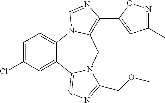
C12=CC=C(Cl)C=C1C1=NN=C(COC)N1CC1=C(C3=CC(C)=NO3)N=CN21
